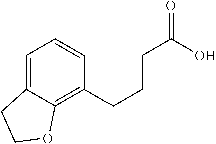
C1=C2C(=C(CCCC(=O)O)C=C1)OCC2
